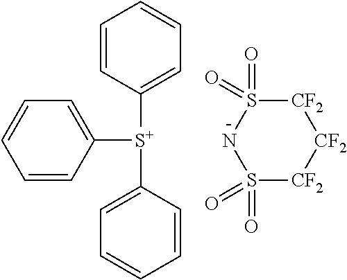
[S+](C1=CC=CC=C1)(C1=CC=CC=C1)C1=CC=CC=C1.[CF2]1[CF2]S(=O)(=O)NS(=O)(=O)[CF2]1
